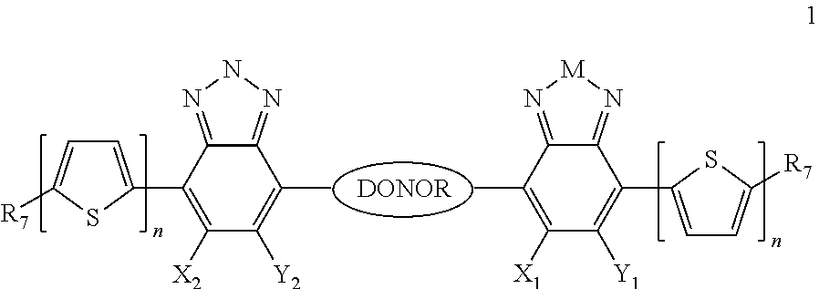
C1([X1])=C(C)C2=N[M]N=C2C(C2=CC=C([R7])S2)=C1[Y1].C1([X2])=C(C2=CC=C([R7])S2)C2=NNN=C2C(C)=C1[Y2].[DONOR]
